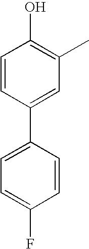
C1=CC(C2=CC=C(F)C=C2)=CC(C)=C1O
